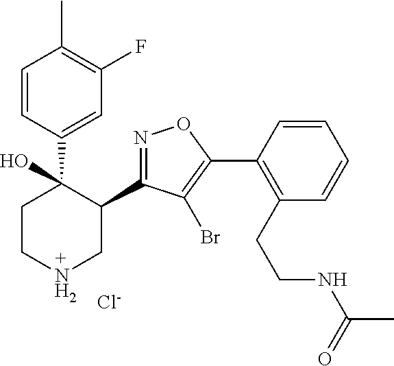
C1=CC(C2(O)CCNCC2C2=NOC(C3=C(CCNC(C)=O)C=CC=C3)=C2Br)=CC(F)=C1C.[Cl-]
